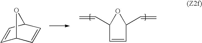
C1=CC2C=CC1O2.C1=CC(C=C)OC1C=C
